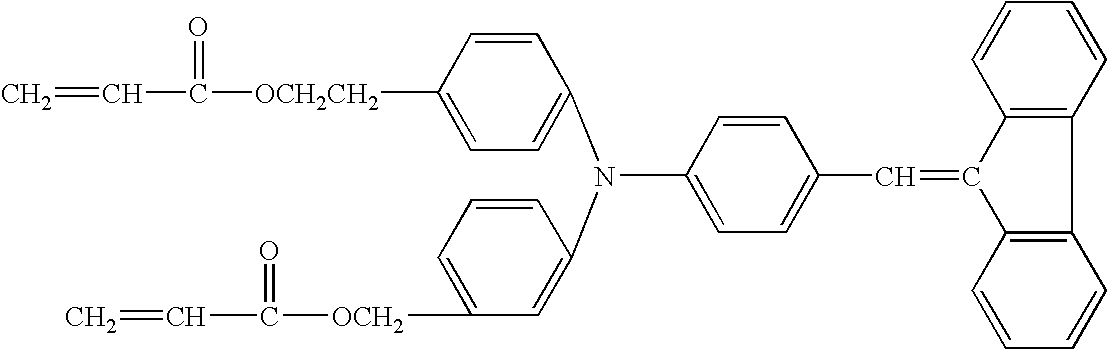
C(C1=CC=C(N(C2=CC=C([OCH2CH2]C(=O)C=C)C=C2)C2=CC([OCH2]C(C=C)=O)=CC=C2)C=C1)=C1C2=C(C3=C1C=CC=C3)C=CC=C2
